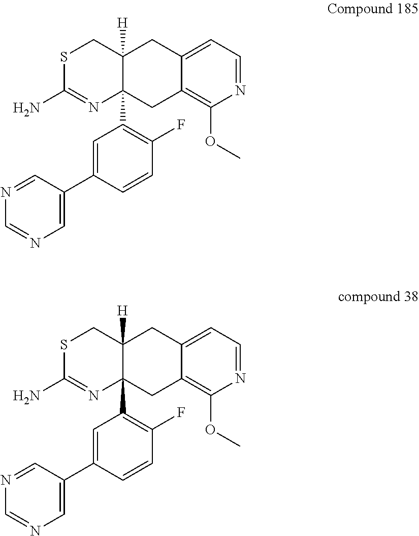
S1C(N)=NC2(C3=C(F)C=CC(C4=CN=CN=C4)=C3)C([H])(C1)CC1=CC=NC(OC)=C1C2.S1C(N)=NC2(C3=C(F)C=CC(C4=CN=CN=C4)=C3)C([H])(C1)CC1=CC=NC(OC)=C1C2
